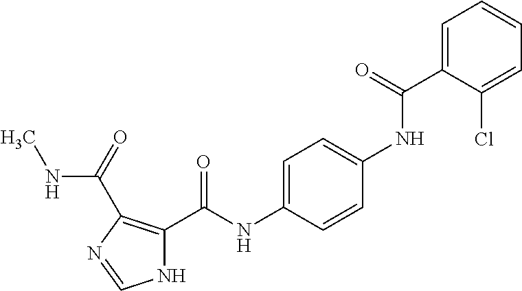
C1=C(C(NC2=CC=C(NC(C3=C(C(=O)NC)N=CN3)=O)C=C2)=O)C(Cl)=CC=C1
